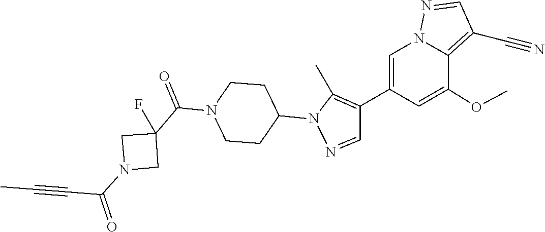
C1(C2=C(C)N(C3CCN(C(C4(F)CN(C(C#CC)=O)C4)=O)CC3)N=C2)=CN2C(=C(C#N)C=N2)C(OC)=C1
